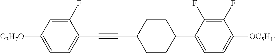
C1(F)=CC([C3H7O])=CC=C1C#CC1CCC(C2=CC=C([OC5H11])C(F)=C2F)CC1
